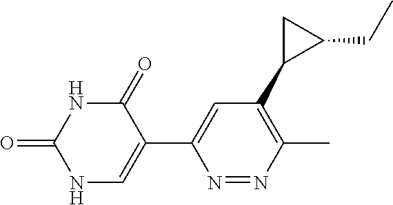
C1(=O)NC(=O)NC=C1C1=CC(C2C(CC)C2)=C(C)N=N1
